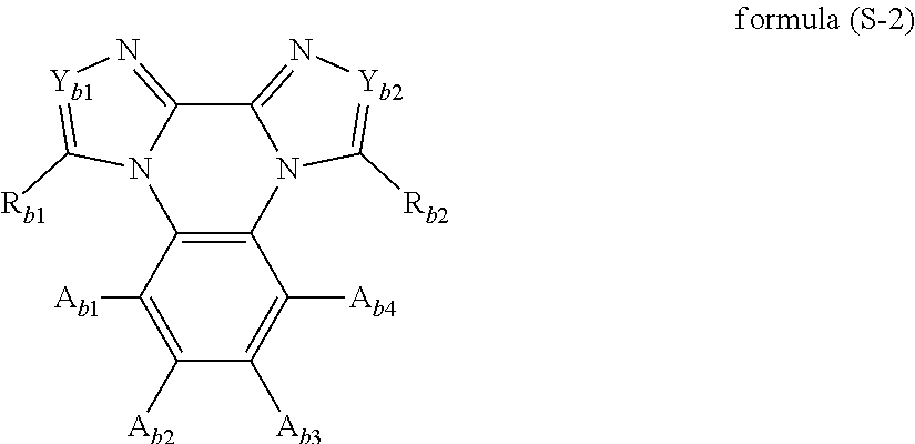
C12=C(C([Ab1])=C([Ab2])C([Ab3])=C1[Ab4])N1C(=N[Yb1]=C1[Rb1])C1=N[Yb2]=C([Rb2])N21
